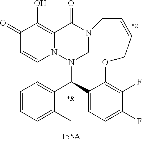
C1(=O)C=CN2C(=C1O)C(=O)N1CN2C(C2=CC=CC=C2C)C2=CC=C(F)C(F)=C2OCC=CC1.[*R].[*Z]
